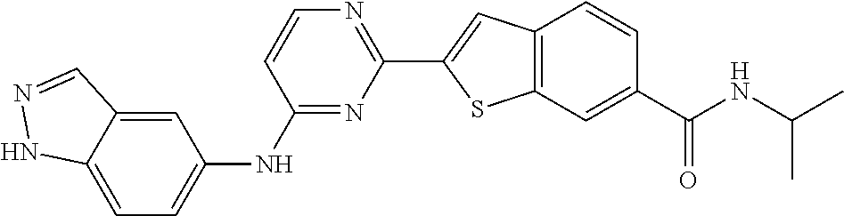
C1(C2=NC=CC(NC3=CC=C4C(=C3)C=NN4)=N2)=CC2=C(S1)C=C(C(NC(C)C)=O)C=C2
